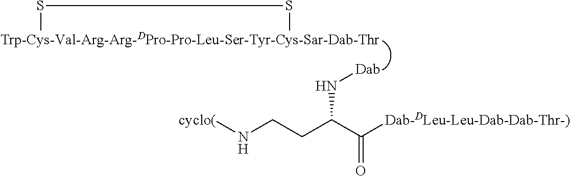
[Trp-Cys-Val-Arg-Arg-DPro-Pro-Leu-Ser-Tyr-Cys-Sar-Dab-Thr]1SS1.[Dab]NC(CCN[cyclo(])C([Dab-DLeu-Leu-Dab-Dab-Thr-)])=O
